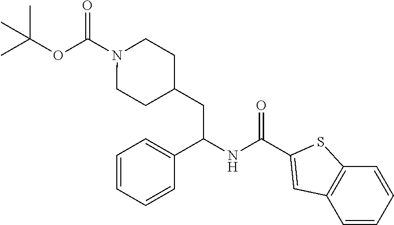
CC(OC(N1CCC(CC(NC(C2=CC3=C(S2)C=CC=C3)=O)C2=CC=CC=C2)CC1)=O)(C)C
